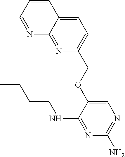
C1=C(OCC2=CC=C3C(=N2)N=CC=C3)C(NCCCC)=NC(N)=N1
